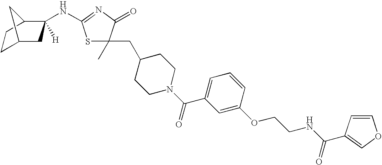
S1C(C)(CC2CCN(C(C3=CC=CC(OCCNC(C4=COC=C4)=O)=C3)=O)CC2)C(=O)N=C1NC1([H])CC2CCC1C2
